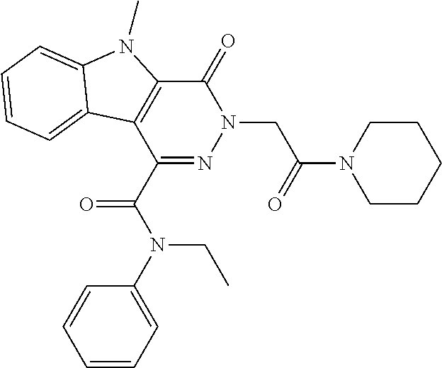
C1(=O)C2=C(C(C(N(C3=CC=CC=C3)CC)=O)=NN1CC(N1CCCCC1)=O)C1=CC=CC=C1N2C
